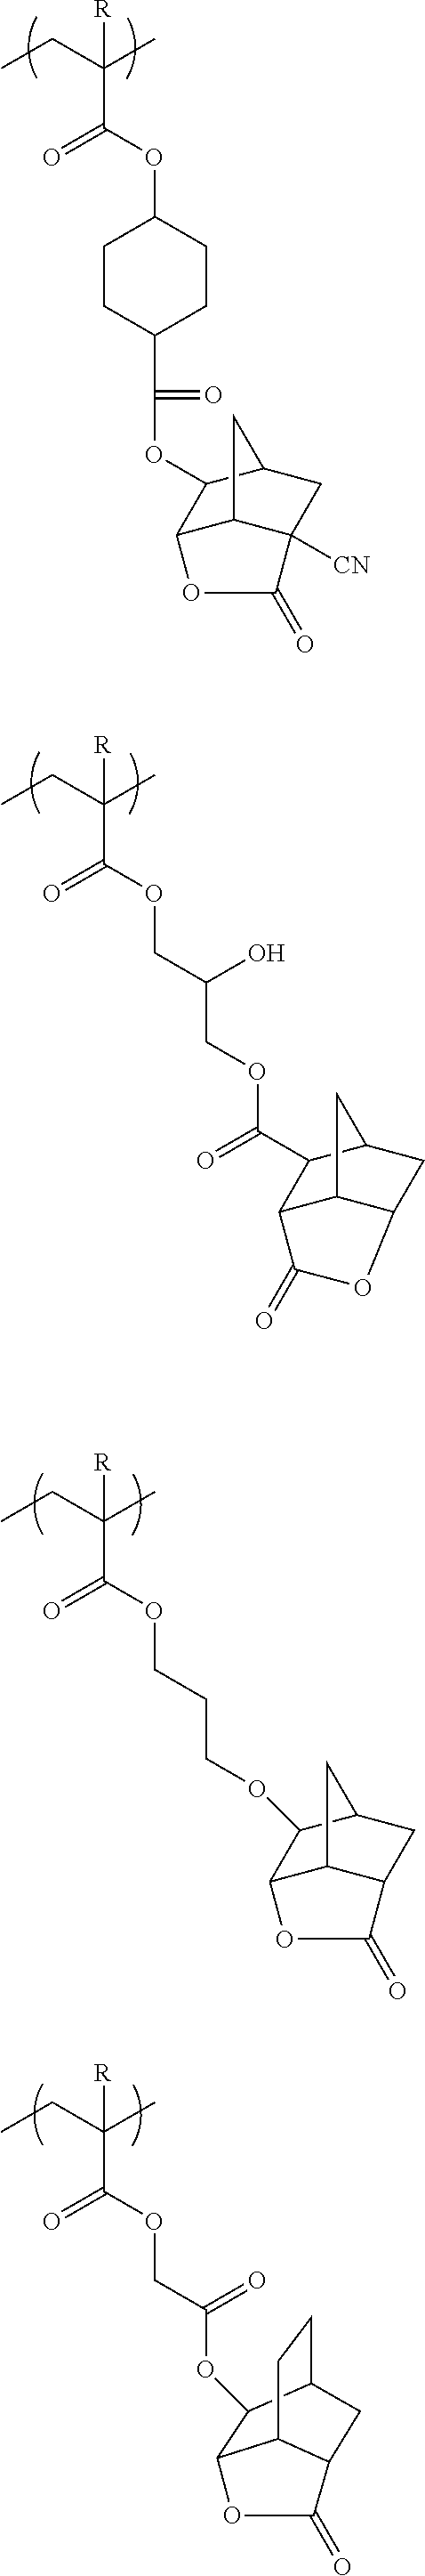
CCC(C)([R])C(=O)OC1CCC(C(=O)OC2C3C4C([CN])(C(=O)O3)CC2C4)CC1.CCC(C)([R])C(=O)OCC(O)COC(C1C2C3C(OC2=O)CC1C3)=O.CCC(C)([R])C(=O)OCCCOC1C2C3C(CC1C3)C(=O)O2.CCC(C)([R])C(=O)OCC(OC1C2C3CCC1CC3C(=O)O2)=O
